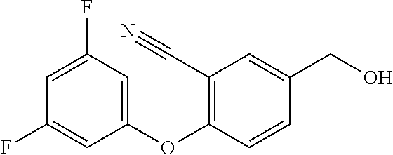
C1=C(F)C=C(OC2=C(C#N)C=C(CO)C=C2)C=C1F
